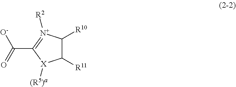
C1([R11])C([R10])[N+]([R2])=C(C(=O)[O-])[X]1[(R5)a]
